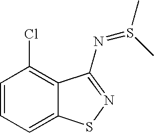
C1=CC=C2C(=C1Cl)C(N=S(C)C)=NS2
